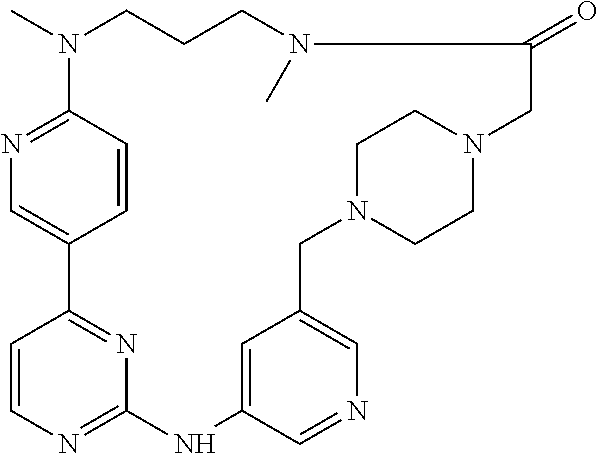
N1=C2C=CC(=C1)C1=NC(=NC=C1)NC1=CC(=CN=C1)CN1CCN(CC1)CC(=O)N(C)CCCN2C
